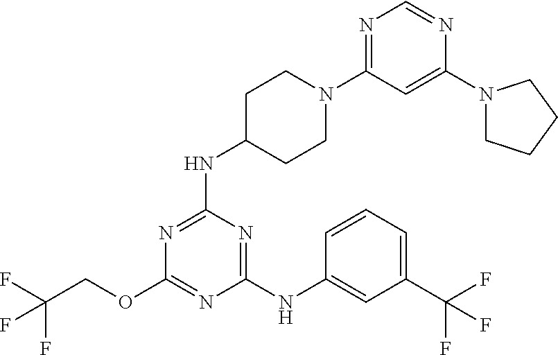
N1=C(NC2CCN(C3=NC=NC(N4CCCC4)=C3)CC2)N=C(NC2=CC(C(F)(F)F)=CC=C2)N=C1OCC(F)(F)F
